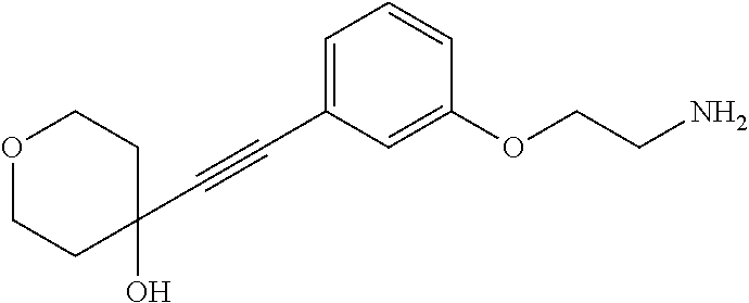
C(#CC1=CC=CC(OCCN)=C1)C1(O)CCOCC1
